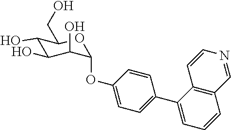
C1(O)C(O)C(O)C(OC2=CC=C(C3=CC=CC4=C3C=CN=C4)C=C2)OC1CO
